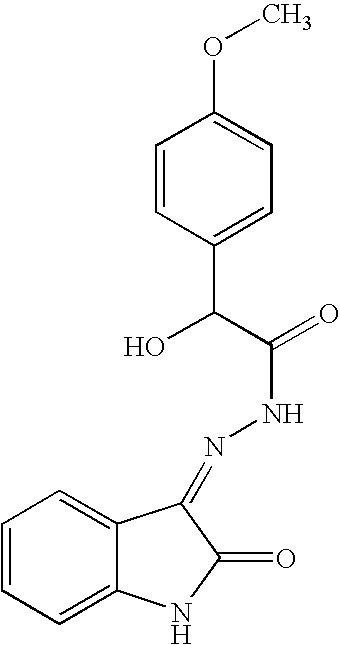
C1=CC=C2C(=C1)C(=NNC(=O)C(O)C1=CC=C(OC)C=C1)C(=O)N2
